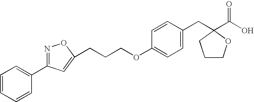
C1=CC=CC(C2=NOC(CCCOC3=CC=C(CC4(C(O)=O)OCCC4)C=C3)=C2)=C1
